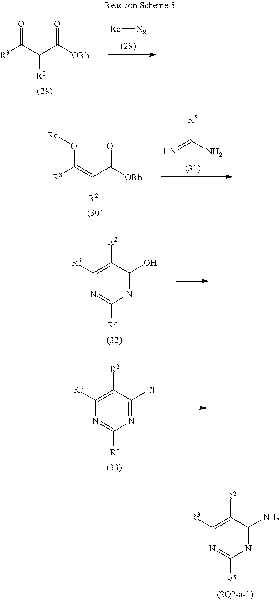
C1([R3])=C([R2])C(O)=NC([R5])=N1.C1([R3])=C([R2])C(N)=NC([R5])=N1.[R3]C(C(C([ORb])=O)[R2])=O.[Rc][X8].[R3]C(=C(C([ORb])=O)[R2])O[Rc].N=C(N)[R5].C1([R3])=C([R2])C(Cl)=NC([R5])=N1
